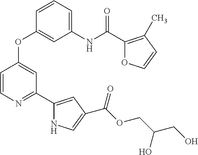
C1(NC(C2=C(C)C=CO2)=O)=CC=CC(OC2=CC(C3=CC(C(=O)OCC(CO)O)=CN3)=NC=C2)=C1
